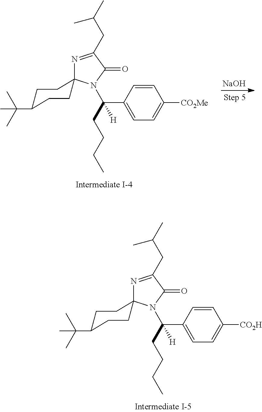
C(C)(C)(C)C1CCC2(CC1)N=C(CC(C)C)C(=O)N2C(CCCC)(C1=CC=C([CO2H])C=C1)[H].C(C)(C)(C)C1CCC2(CC1)N=C(CC(C)C)C(=O)N2C(CCCC)(C1=CC=C([CO2Me])C=C1)[H].[NaOH]
